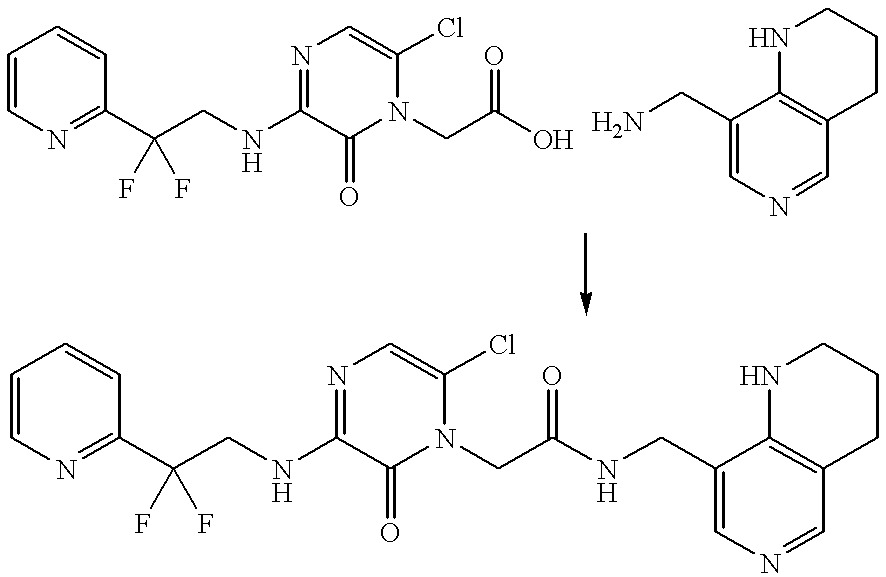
C1=CN=C(C(CNC2=NC=C(Cl)N(CC(=O)O)C2=O)(F)F)C=C1.C1(CN)=CN=CC2=C1NCCC2.C1=CN=C(C(CNC2=NC=C(Cl)N(CC(=O)NCC3=CN=CC4=C3NCCC4)C2=O)(F)F)C=C1
